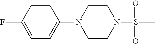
C1(N2CCN(S(=O)(C)=O)CC2)=CC=C(F)C=C1
